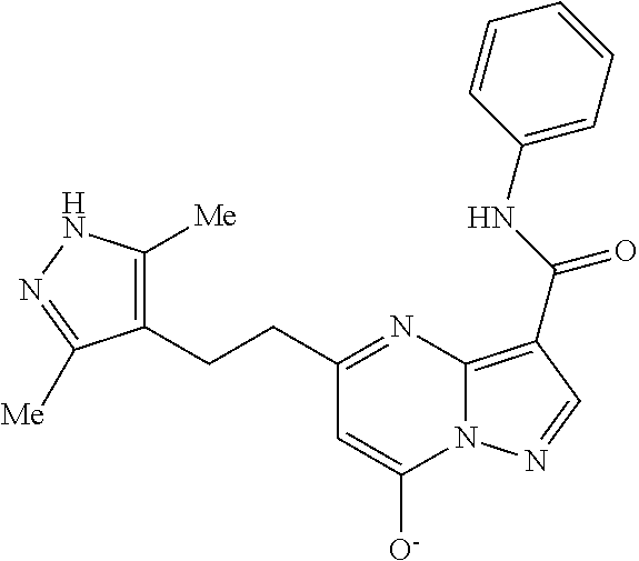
C1=CC=C(NC(=O)C2=C3N(N=C2)C([O-])=CC(CCC2=C([Me])NN=C2[Me])=N3)C=C1
